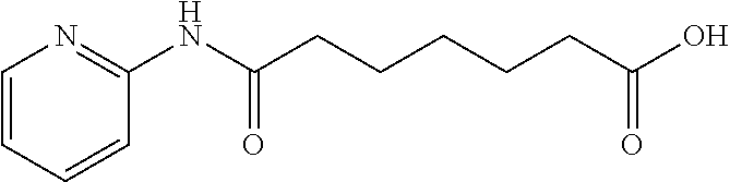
C1=CC=CC(NC(CCCCCC(O)=O)=O)=N1
